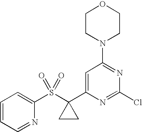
C1(S(C2(C3=CC(N4CCOCC4)=NC(Cl)=N3)CC2)(=O)=O)=CC=CC=N1
